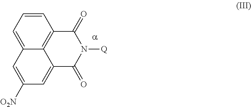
C1=CC=C2C3=C1C(=O)N([Q])C(=O)C3=CC([O2N])=C2
